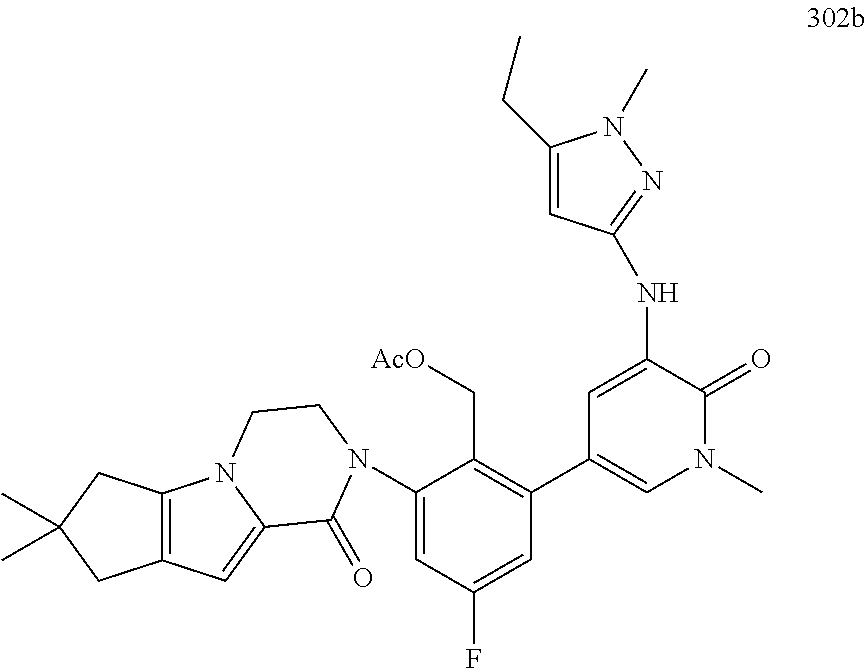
C1(C2=CN(C)C(=O)C(NC3=NN(C)C(CC)=C3)=C2)=C(C[AcO])C(N2C(=O)C3=CC4=C(N3CC2)CC(C)(C)C4)=CC(F)=C1
